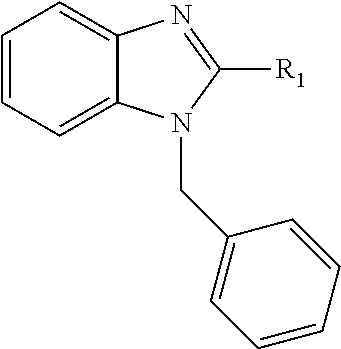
C1=CC=C2C(=C1)N=C([R1])N2CC1=CC=CC=C1
